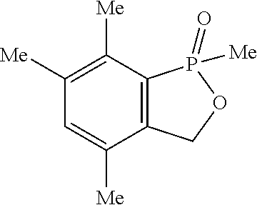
C1([Me])=C([Me])C2=C(C([Me])=C1)COP2(=O)[Me]
